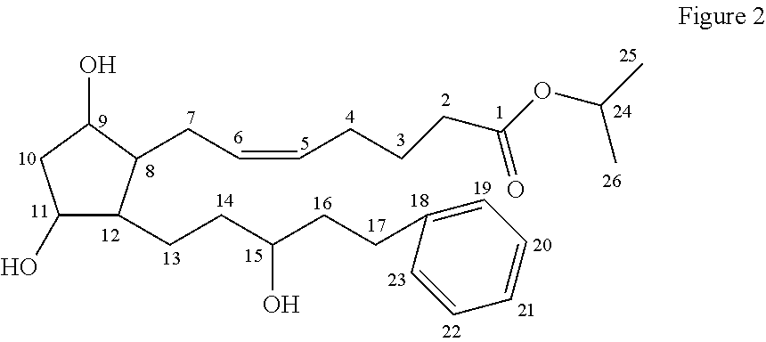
C1(O)C(CCC(O)CCC2=CC=CC=C2)C(CC=CCCCC(=O)OC(C)C)C(O)C1
